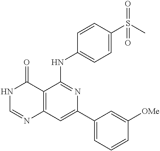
C12=C(C=C(C3=CC=CC([OMe])=C3)N=C1NC1=CC=C(S(C)(=O)=O)C=C1)N=CNC2=O
